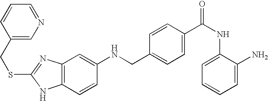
N(CC1=CC=C(C(NC2=CC=CC=C2N)=O)C=C1)C1=CC2=C(C=C1)NC(SCC1=CN=CC=C1)=N2
